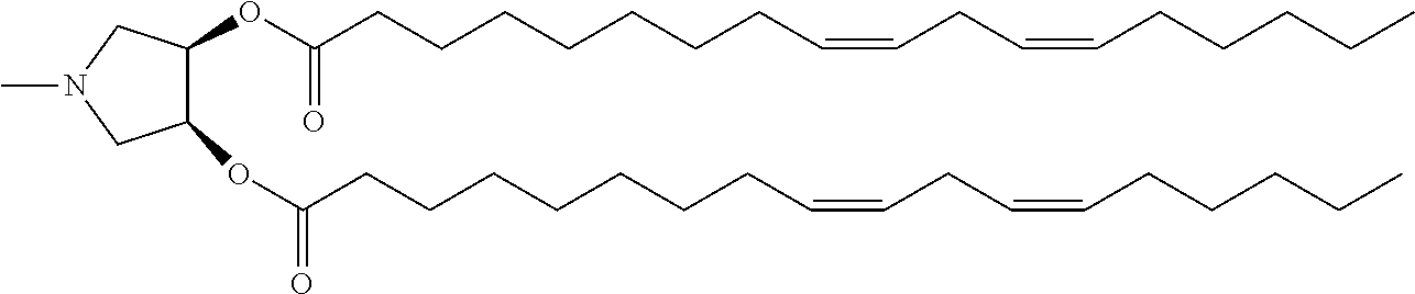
C1(OC(=O)CCCCCCCC=CCC=CCCCCC)C(OC(CCCCCCCC=CCC=CCCCCC)=O)CN(C)C1
